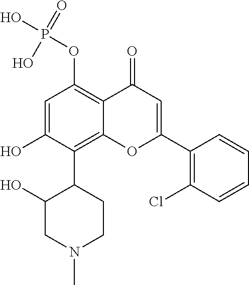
C1=C(O)C(C2C(O)CN(C)CC2)=C2C(=C1OP(O)(O)=O)C(=O)C=C(C1=C(Cl)C=CC=C1)O2
